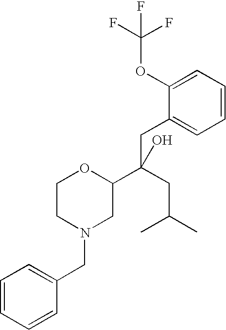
C1=CC=C(OC(F)(F)F)C(CC(CC(C)C)(O)C2OCCN(CC3=CC=CC=C3)C2)=C1
